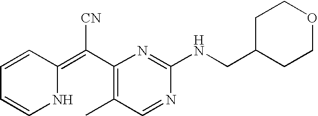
C1=CC(=C(C2=C(C)C=NC(NCC3CCOCC3)=N2)[CN])NC=C1
